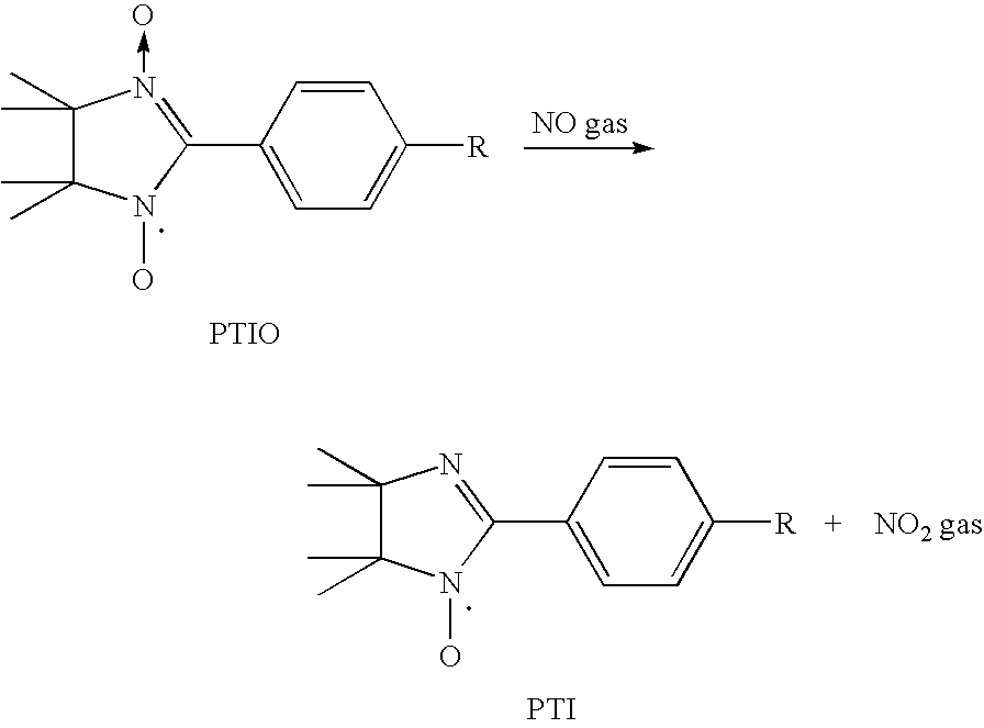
C1=CC(C2=N(->O)C(C)(C)C(C)(C)N2O)=CC=C1[R].[PTIO].C1=CC(C2=NC(C)(C)C(C)(C)N2O)=CC=C1[R].[PTI]
